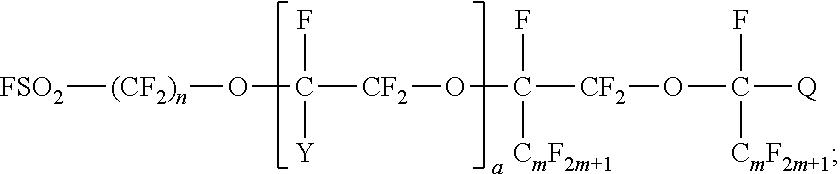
[FSO2][(CF2)n]OC([CF2]OC([CF2]OC([Q])(F)[CmF2m+1])([CmF2m+1])F)(F)[Y]
